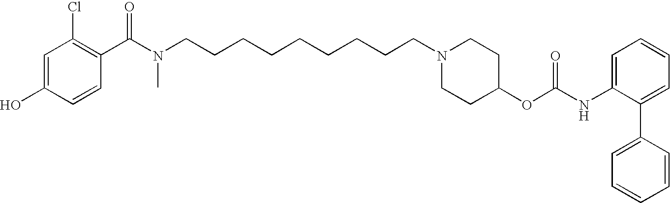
C1=C(O)C=CC(C(N(CCCCCCCCCN2CCC(OC(NC3=CC=CC=C3C3=CC=CC=C3)=O)CC2)C)=O)=C1Cl
